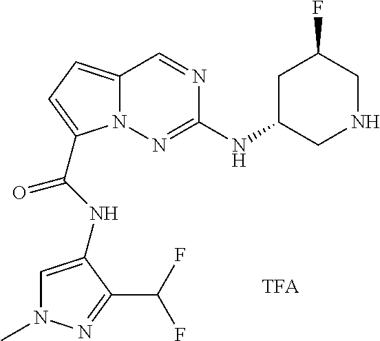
N1=CC2=CC=C(C(NC3=CN(C)N=C3C(F)F)=O)N2N=C1NC1CNCC(F)C1
